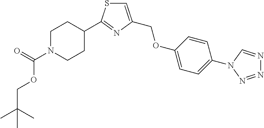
N1=NN(C2=CC=C(OCC3=CSC(C4CCN(C(=O)OCC(C)(C)C)CC4)=N3)C=C2)C=N1
